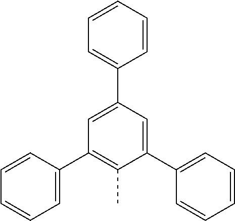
C1=CC=CC(C2=CC(C3=CC=CC=C3)=C(C)C(C3=CC=CC=C3)=C2)=C1
